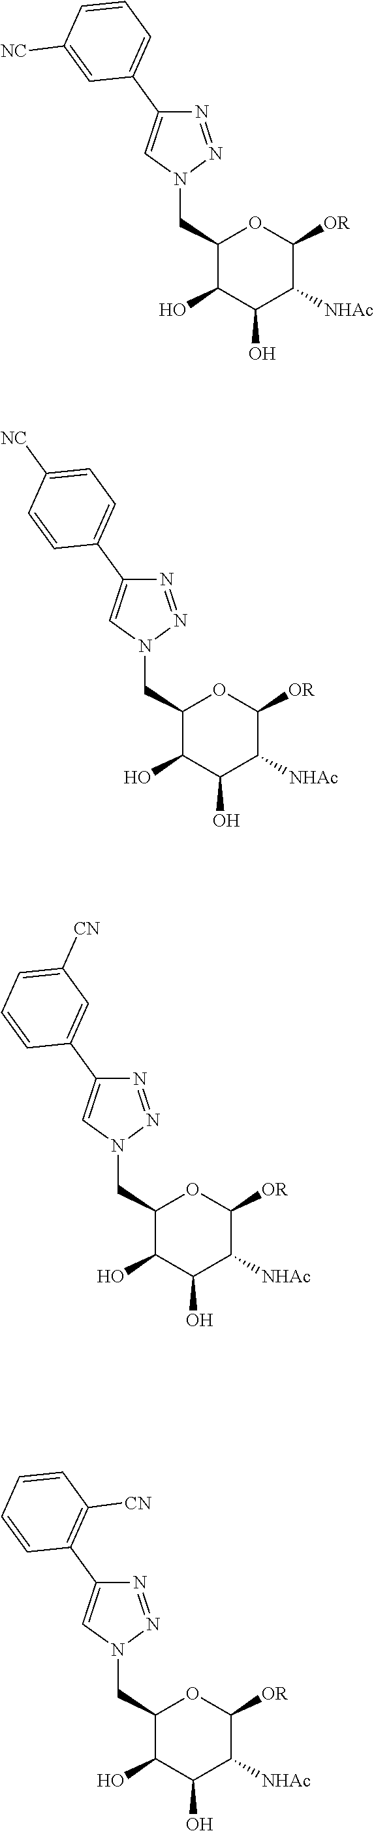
C1(CN2N=NC(C3=CC=CC([NC])=C3)=C2)C(O)C(O)C([NHAc])C([OR])O1.C1(CN2N=NC(C3=CC=C([NC])C=C3)=C2)C(O)C(O)C([NHAc])C([OR])O1.C1(CN2N=NC(C3=CC([CN])=CC=C3)=C2)C(O)C(O)C([NHAc])C([OR])O1.C1(CN2N=NC(C3=C([CN])C=CC=C3)=C2)C(O)C(O)C([NHAc])C([OR])O1
